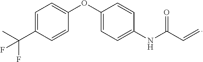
C1(NC(C=C)=O)=CC=C(OC2=CC=C(C(C)(F)F)C=C2)C=C1
